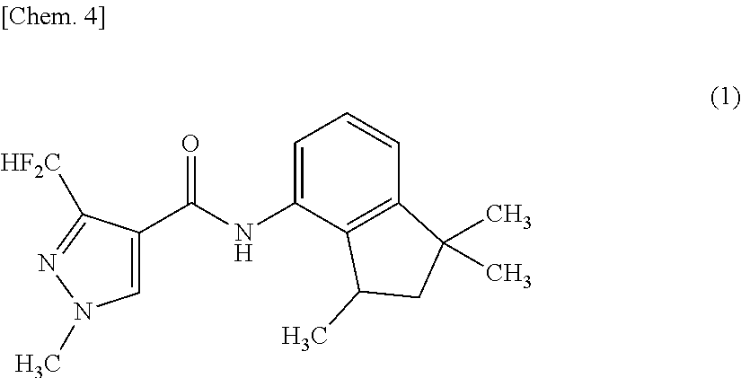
C1=C(C(NC2=CC=CC3=C2C(C)CC3(C)C)=O)C([HF2C])=NN1C
